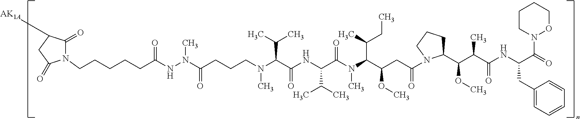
N1(CCCCCC(NN(C(CCCN(C(C(NC(C(N(C(C(CC(=O)N2C(C(C(C(NC(C(=O)N3OCCCC3)CC3=CC=CC=C3)=O)C)OC)CCC2)OC)C(C)CC)C)=O)C(C)C)=O)C(C)C)C)=O)C)=O)C(=O)C([AK1A])CC1=O
